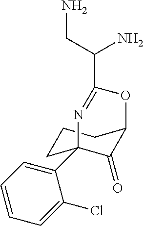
C1CC2(C3=CC=CC=C3Cl)C(=O)C(C1)OC(C(CN)N)=N2
